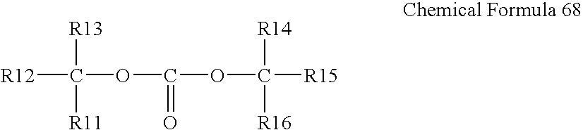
[R12]C([R13])([R11])OC(=O)OC([R14])([R16])[R15]
